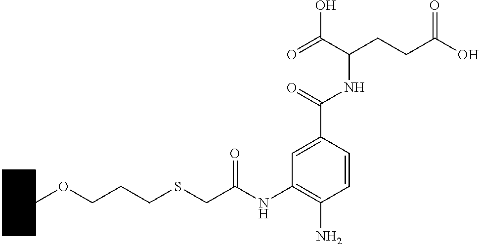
C1(NC(CSCCCOC2CCCCC2)=O)=C(N)C=CC(C(=O)NC(C(=O)O)CCC(O)=O)=C1
